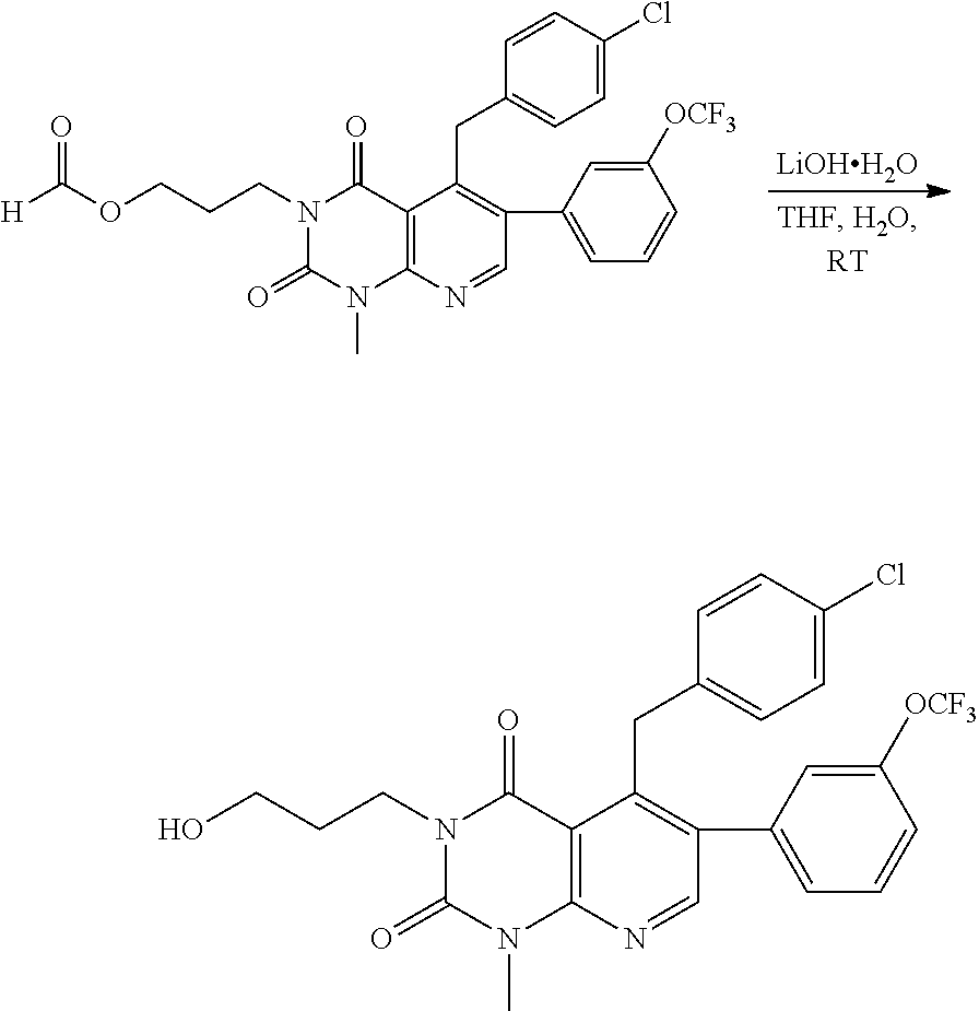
[LiOHH2O].[H]C(OCCCN1C(=O)N(C)C2=C(C(CC3=CC=C(Cl)C=C3)=C(C3=CC=CC([OCF3])=C3)C=N2)C1=O)=O.OCCCN1C(=O)N(C)C2=C(C1=O)C(CC1=CC=C(Cl)C=C1)=C(C1=CC=CC([OCF3])=C1)C=N2
